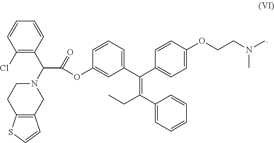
C1(Cl)=C(C(N2CCC3=C(C2)C=CS3)C(=O)OC2=CC(C(C3=CC=C(OCCN(C)C)C=C3)=C(C3=CC=CC=C3)CC)=CC=C2)C=CC=C1
